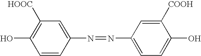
C1([HOOC])=C(O)C=CC(N=NC2=CC=C(O)C([COOH])=C2)=C1
